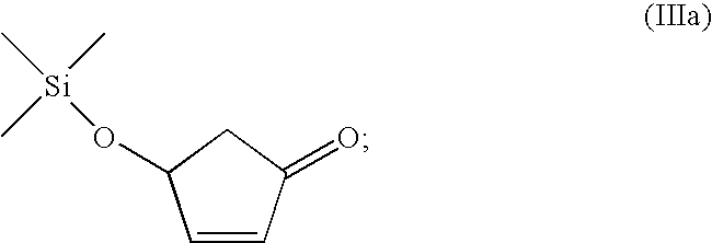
C1=CC(=O)CC1O[Si](C)(C)C
